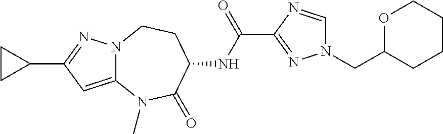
C12=CC(C3CC3)=NN1CCC(NC(=O)C1=NN(CC3OCCCC3)C=N1)C(=O)N2C
